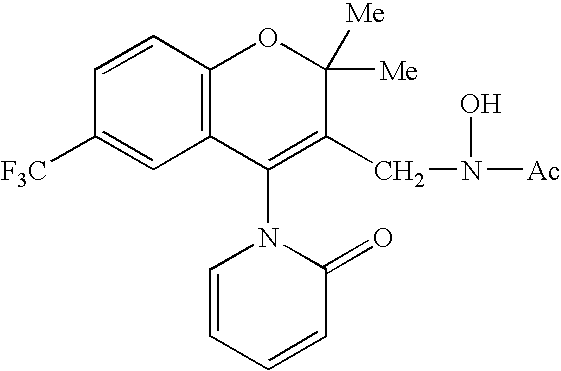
C1([F3C])=CC2=C(C=C1)OC([Me])([Me])C(CN(O)[Ac])=C2N1C=CC=CC1=O
